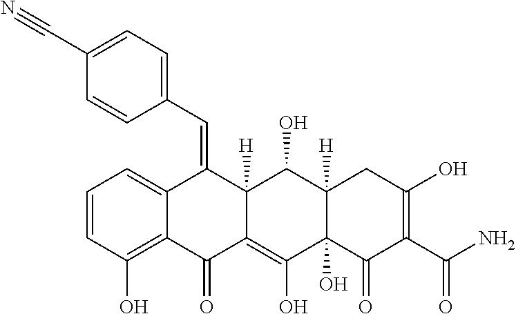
C1=CC(O)=C2C(=C1)C(=CC1=CC=C(C#N)C=C1)C1([H])C(=C(O)C3(O)C([H])(C1O)CC(O)=C(C(N)=O)C3=O)C2=O
